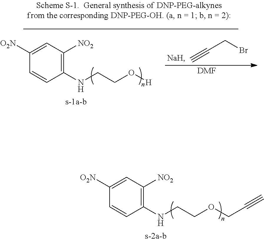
C1(NCCOCC#C)=C([NO2])C=C([O2N])C=C1.C1(NCCO[H])=C([NO2])C=C([O2N])C=C1.C(Br)C#C.[DMF]
